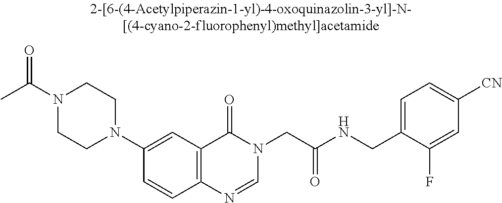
N1(C(C)=O)CCN(C2=CC3=C(C=C2)N=CN(CC(NCC2=CC=C([CN])C=C2F)=O)C3=O)CC1
